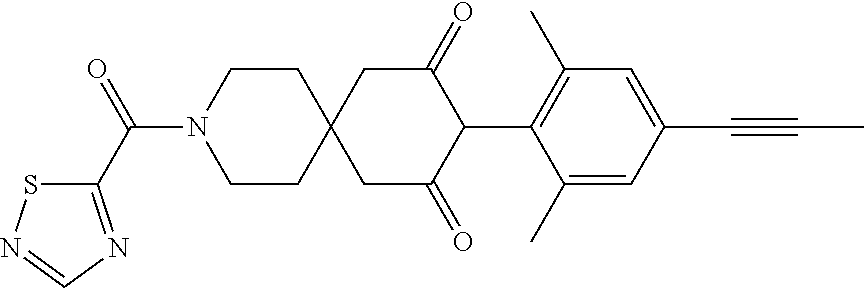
C1CN(C(=O)C2=NC=NS2)CCC12CC(=O)C(C1=C(C)C=C(C#CC)C=C1C)C(=O)C2
